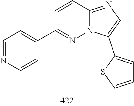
C1(C2=CC=NC=C2)=NN2C(=NC=C2C2=CC=CS2)C=C1
